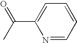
N1=CC=CC=C1C(C)=O
